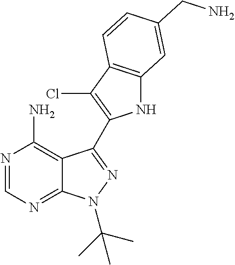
C12=C(N)N=CN=C1N(C(C)(C)C)N=C2C1=C(Cl)C2=C(N1)C=C(CN)C=C2
